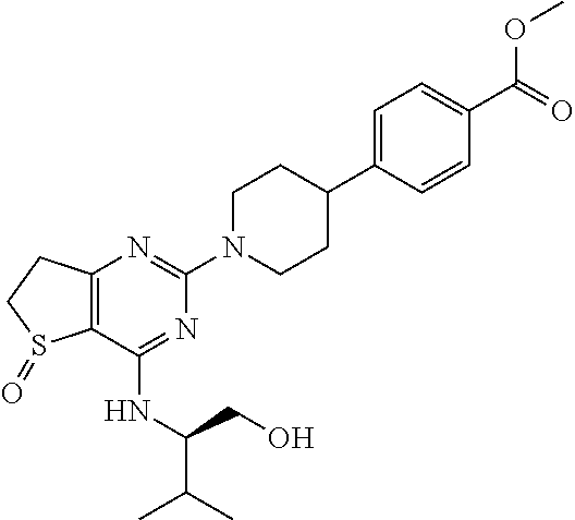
C12=C(N=C(N3CCC(C4=CC=C(C(=O)OC)C=C4)CC3)N=C1NC(CO)C(C)C)CCS2=O
